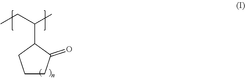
C1CC(=O)C(C(CC)C)C1
